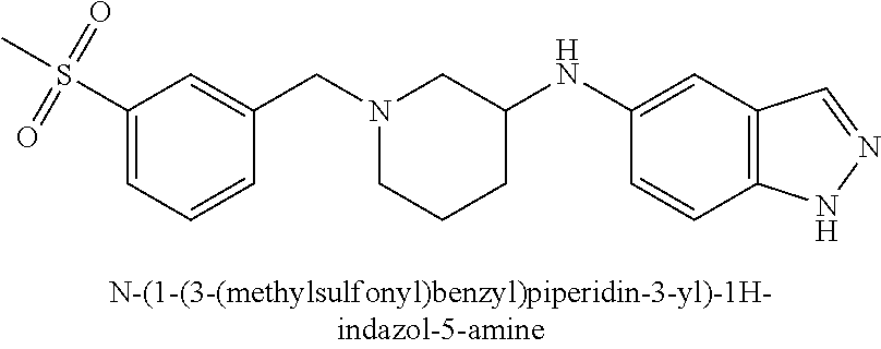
N1(CC2=CC(S(C)(=O)=O)=CC=C2)CCCC(NC2=CC3=C(C=C2)NN=C3)C1
